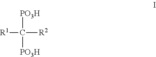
[R1]C([R2])([PO3H])[PO3H]
